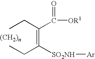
CCC(=C(CC)[SO2NH][Ar])C([OR1])=O
